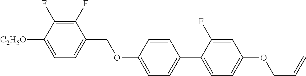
C1(F)=C(F)C([C2H5O])=CC=C1COC1=CC=C(C2=CC=C(OCC=C)C=C2F)C=C1
